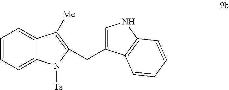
C1=CC=C2C(=C1)C([Me])=C(CC1=CNC3=C1C=CC=C3)N2[Ts]
